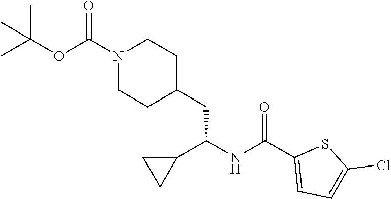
N1(C(OC(C)(C)C)=O)CCC(CC(NC(C2=CC=C(Cl)S2)=O)C2CC2)CC1
